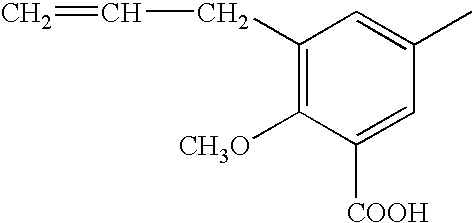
C1(CC=C)=C([CH3O])C([COOH])=CC(C)=C1
